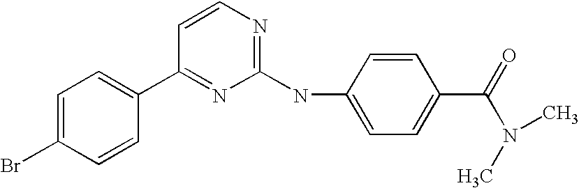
C1=C(Br)C=CC(C2=NC(NC3=CC=C(C(=O)N(C)C)C=C3)=NC=C2)=C1
